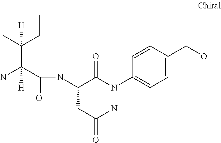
NC(C(NC(C(NC1=CC=C(CO)C=C1)=O)CC(=O)N)=O)(C(C)(CC)[H])[H]
